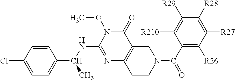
N1=C(NC(C2=CC=C(Cl)C=C2)C)N(OC)C(=O)C2=C1CCN(C(C1=C([R26])C([R27])=C([R28])C([R29])=C1[R210])=O)C2
